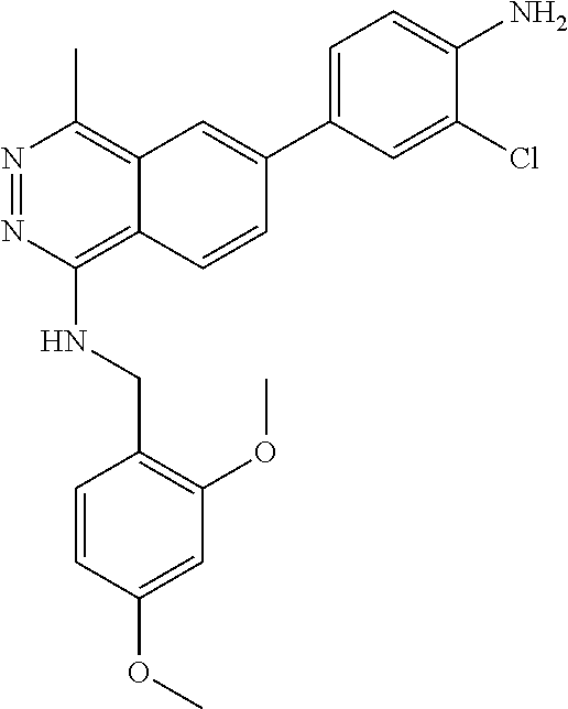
C1=C(C2=CC3=C(C)N=NC(NCC4=C(OC)C=C(OC)C=C4)=C3C=C2)C=C(Cl)C(N)=C1
